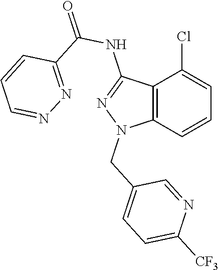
C12=C(C=CC=C1Cl)N(CC1=CC=C([CF3])N=C1)N=C2NC(=O)C1=NN=CC=C1
